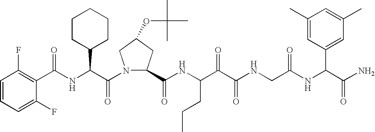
C(NC(C(N1C(C(NC(C(C(NCC(NC(C(N)=O)C2=CC(C)=CC(C)=C2)=O)=O)=O)CCC)=O)CC(OC(C)(C)C)C1)=O)C1CCCCC1)(=O)C1=C(F)C=CC=C1F
